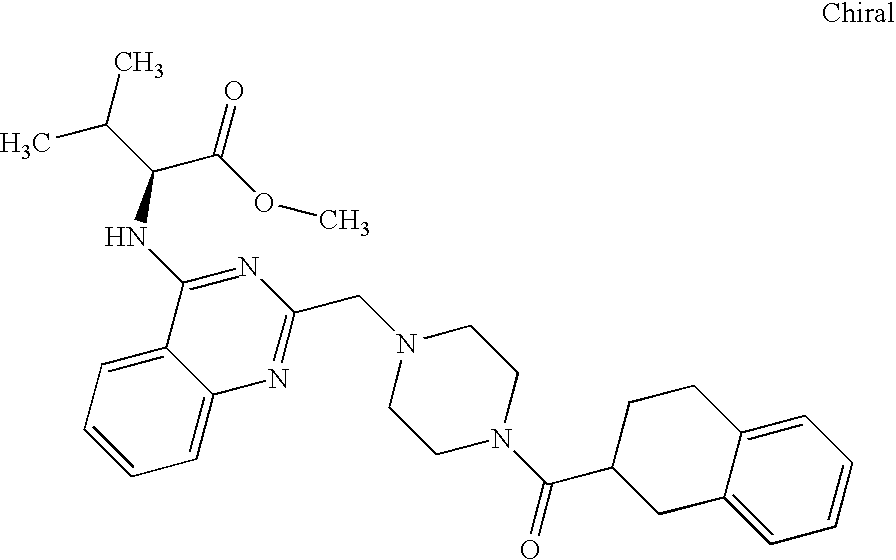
C1=CC=C2C(=C1)C(NC(C(=O)OC)C(C)C)=NC(CN1CCN(C(C3CC4=CC=CC=C4CC3)=O)CC1)=N2
